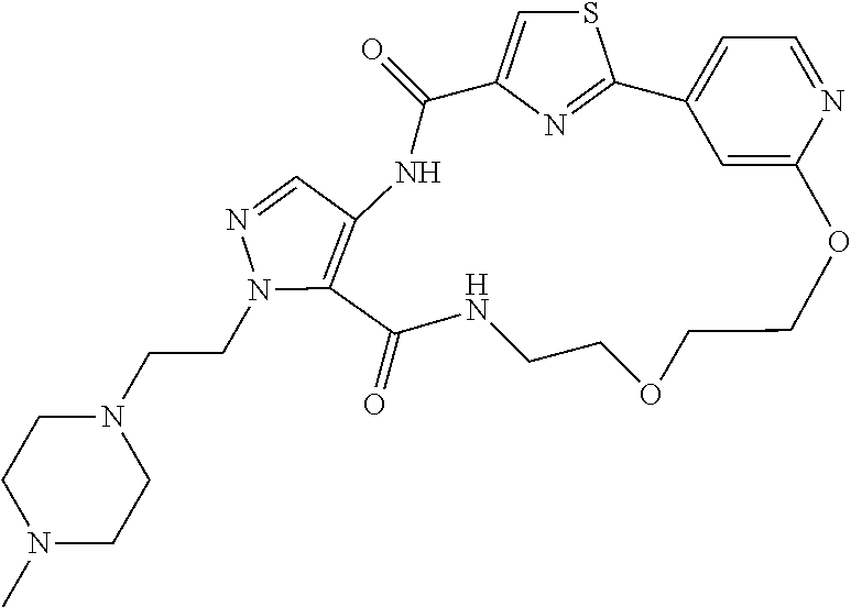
S1C=C2N=C1C1=CC=NC(=C1)OCCOCCNC(=O)C1=C(NC2=O)C=NN1CCN1CCN(C)CC1
